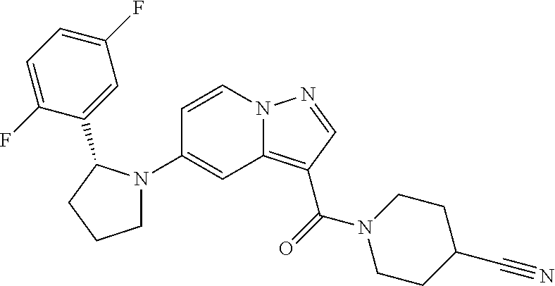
C1(N2CCCC2C2=CC(F)=CC=C2F)=CC2=C(C(=O)N3CCC(C#N)CC3)C=NN2C=C1
